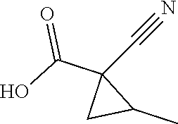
OC(C1(C#N)CC1C)=O
